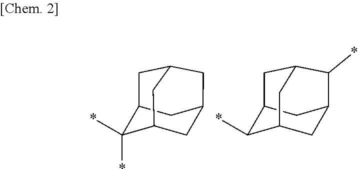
*C1(*)C2CC3CC1CC(C2)C3.*C1C2CC3CC1CC(C2)C3*
